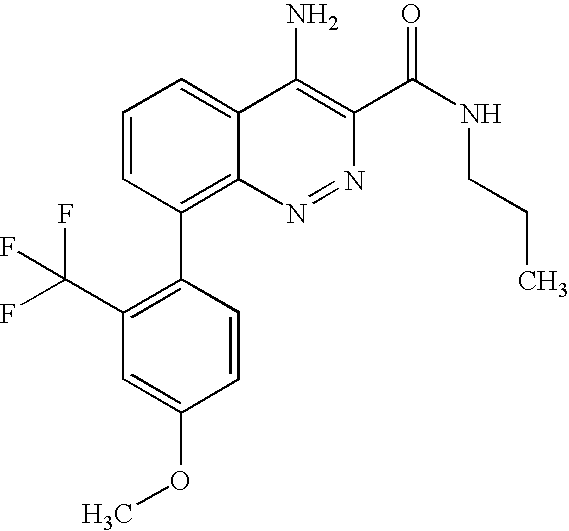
C1=CC(C2=C(C(F)(F)F)C=C(OC)C=C2)=C2C(=C1)C(N)=C(C(NCCC)=O)N=N2
